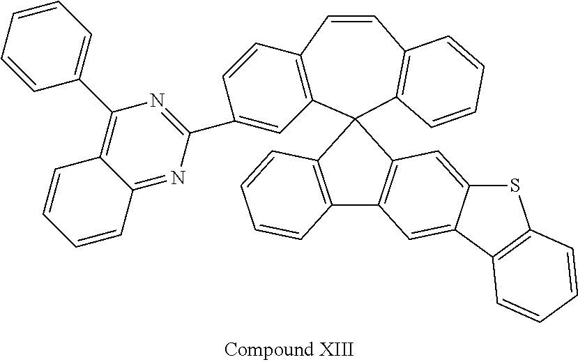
C12=C(C=CC3=C(C14C1=C(C=C5C(=C1)SC1=C5C=CC=C1)C1=C4C=CC=C1)C=C(C1=NC(C4=CC=CC=C4)=C4C(=N1)C=CC=C4)C=C3)C=CC=C2
